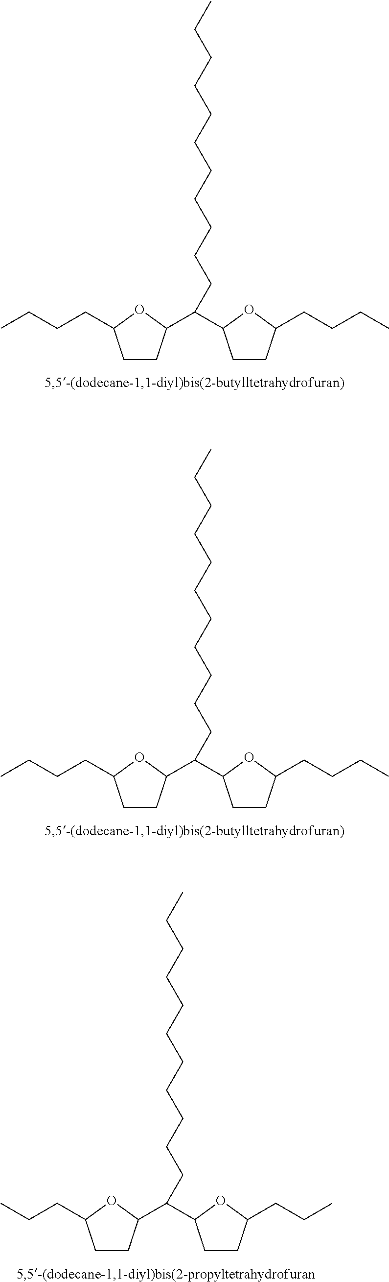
CCCCCCCCCCCC(C1CCC(CCCC)O1)C1CCC(CCCC)O1.CCCCCCCCCCCC(C1CCC(CCCC)O1)C1CCC(CCCC)O1.CCCCCCCCCCCC(C1CCC(CCC)O1)C1CCC(CCC)O1
